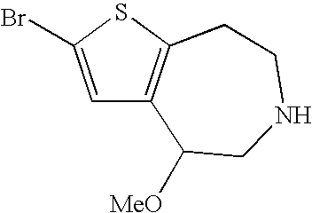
C1=C(Br)SC2=C1C([MeO])CNCC2
